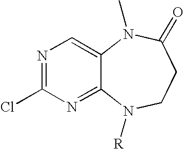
N1=C(Cl)N=C2C(=C1)N(C)C(=O)CCN2[R]
